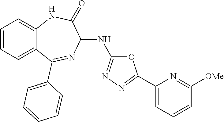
C1=CC=C2C(=C1)NC(=O)C(NC1=NN=C(C3=CC=CC([OMe])=N3)O1)N=C2C1=CC=CC=C1
